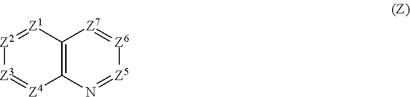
[Z2]1=[Z1]C2=C([Z4]=[Z3]1)N=[Z5][Z6]=[Z7]2
